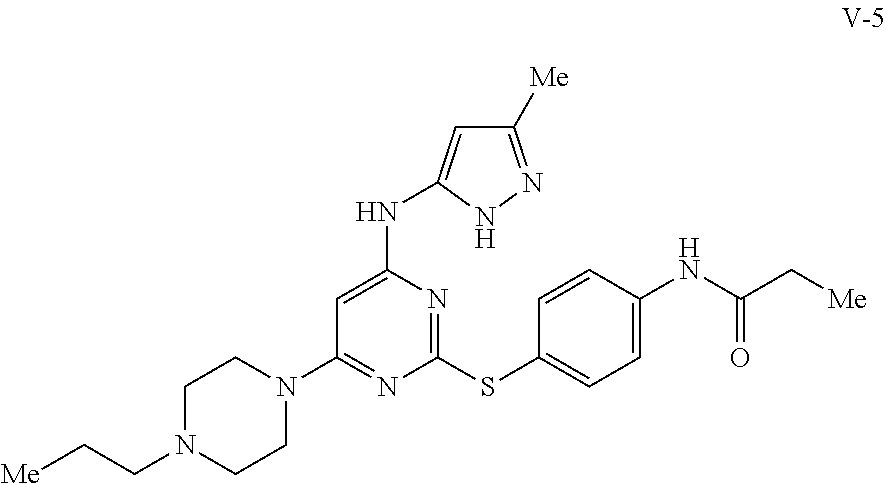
C1=C(NC2=CC([Me])=NN2)N=C(SC2=CC=C(NC(=O)C[Me])C=C2)N=C1N1CCN(CC[Me])CC1
